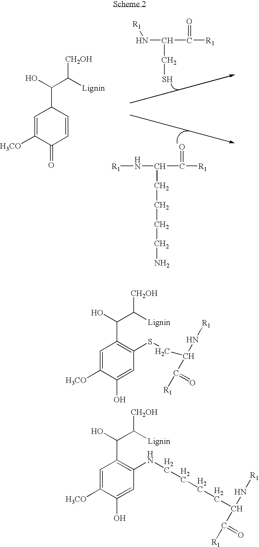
C1=C([H3CO])C(=O)C=CC1C(O)C([Lignin])[CH2OH].N(C(C([R1])=O)CS)[R1].[R1]NC(C([R1])=O)CCCCN.C1=C([H3CO])C(O)=CC(SCC(N[R1])C([R1])=O)=C1C(O)C([Lignin])[CH2OH].C1=C([H3CO])C(O)=CC(NCCCCC(N[R1])C([R1])=O)=C1C(O)C([Lignin])[CH2OH]
